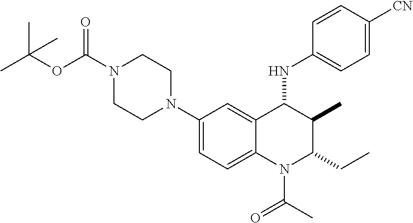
C1(N2CCN(C(OC(C)(C)C)=O)CC2)=CC=C2C(=C1)C(NC1=CC=C([CN])C=C1)C(C)C(CC)N2C(=O)C
